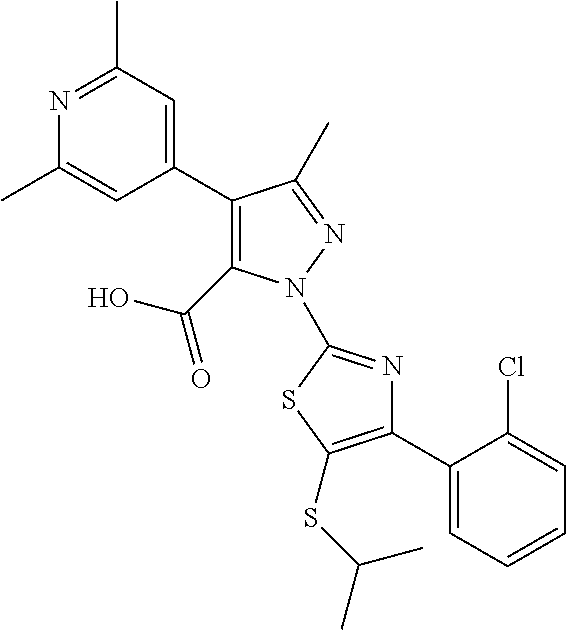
C1(C2=CC(C)=NC(C)=C2)=C(C(=O)O)N(C2=NC(C3=CC=CC=C3Cl)=C(SC(C)C)S2)N=C1C
